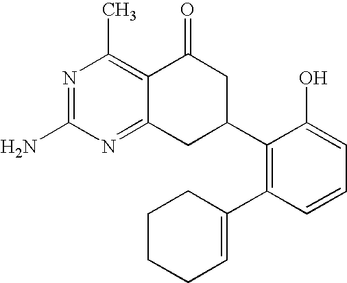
C12=NC(N)=NC(C)=C1C(=O)CC(C1=C(C3=CCCCC3)C=CC=C1O)C2
